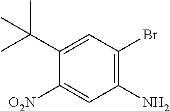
C1=C(C(C)(C)C)C([O2N])=CC(N)=C1Br
